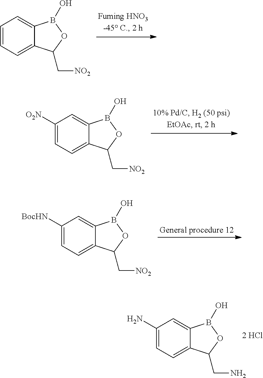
C1=CC=C2C(=C1)B(O)OC2C[NO2].C1([O2N])=CC=C2C(=C1)B(O)OC2C[NO2].C1([BocHN])=CC=C2C(=C1)B(O)OC2C[NO2].C1(N)=CC=C2C(=C1)B(O)OC2CN
